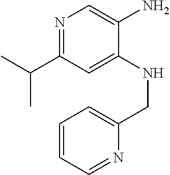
N1=C(C(C)C)C=C(NCC2=CC=CC=N2)C(N)=C1
